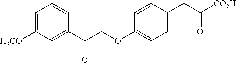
C1=C([H3CO])C=C(C(COC2=CC=C(CC(=O)[CO2H])C=C2)=O)C=C1
